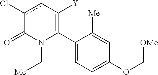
C1(C2=C([Y])cc(Cl)C(=O)N2C[Me])=CC=C(OC[OMe])C=C1[Me]
